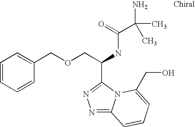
C(C(NC(=O)C(N)(C)C)C1=NN=C2N1C(CO)=CC=C2)OCC1=CC=CC=C1
